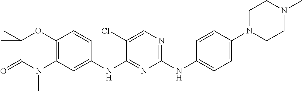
C1(NC2=CC=C(N3CCN(C)CC3)C=C2)=NC=C(Cl)C(NC2=CC3=C(C=C2)OC(C)(C)C(=O)N3C)=N1
